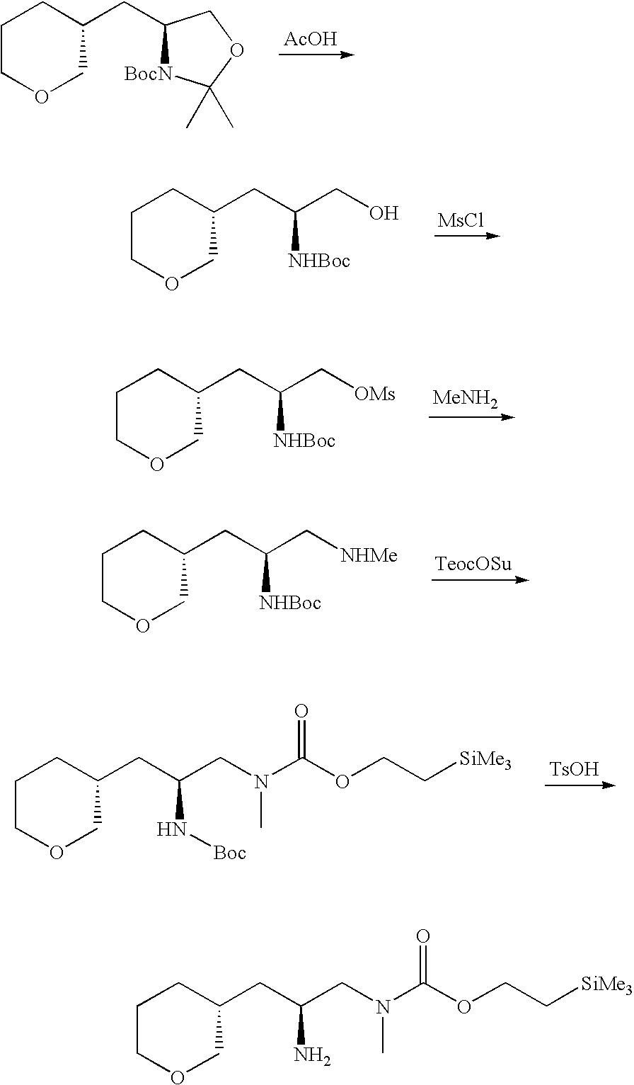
C1COCC(CC2[BocN]C(C)(C)OC2)C1.[AcOH].C1COCC(CC([NHBoc])CO)C1.[MsCl].C1COCC(CC([NHBoc])C[OMs])C1.[MeNH2].C1COCC(CC([NHBoc])C[NHMe])C1.C1COCC(CC(N[Boc])CN(C(OCC[SiMe3])=O)C)C1.[TsOH].C1COCC(CC(N)CN(C(OCC[SiMe3])=O)C)C1
